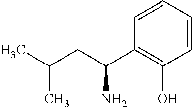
CC(CC(C1=C(O)C=CC=C1)N)C
